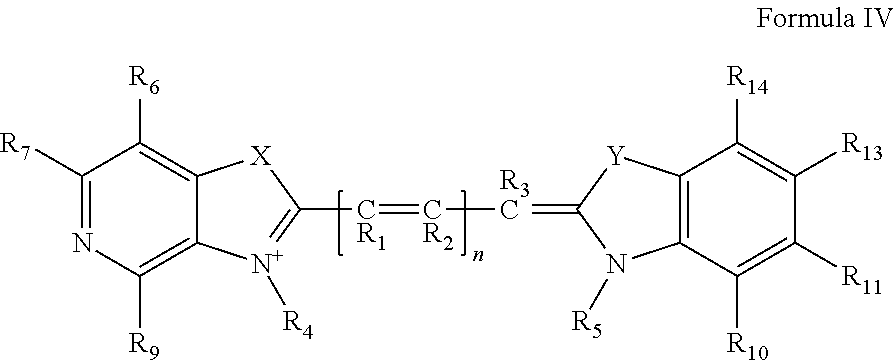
C1([R7])=NC([R9])=C2C(=C1[R6])[X]C([CR1]=[CR2][R3C]=C1N([R5])C3=C([Y]1)C([R14])=C([R13])C([R11])=C3[R10])=[N+]2[R4]
